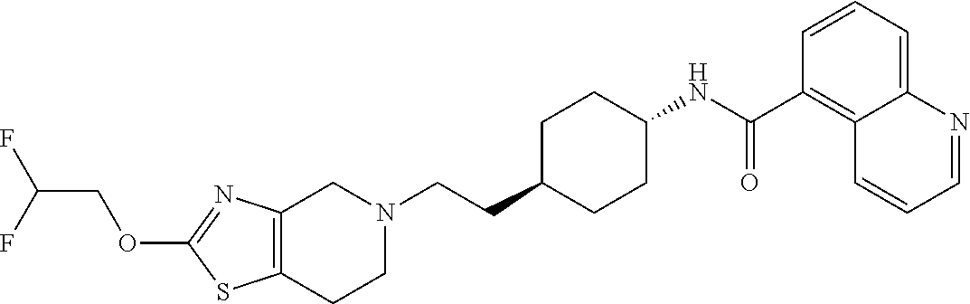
C1(OCC(F)F)=NC2=C(S1)CCN(CCC1CCC(NC(C3=C4C(=CC=C3)N=CC=C4)=O)CC1)C2
